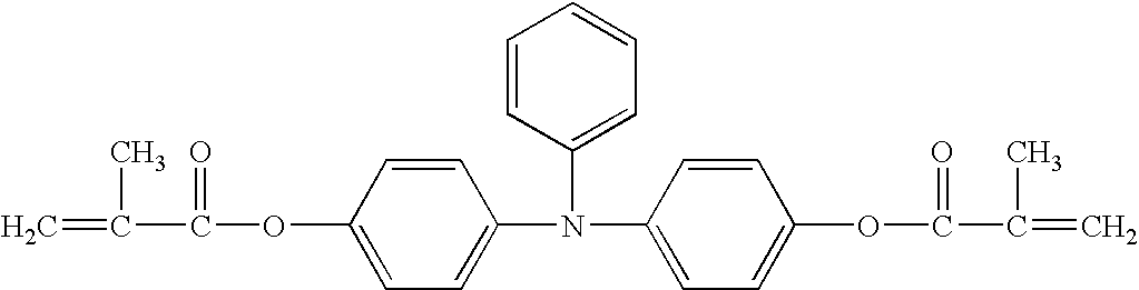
C=C(C(OC1=CC=C(N(C2=CC=C(OC(C(C)=C)=O)C=C2)C2=CC=CC=C2)C=C1)=O)C
